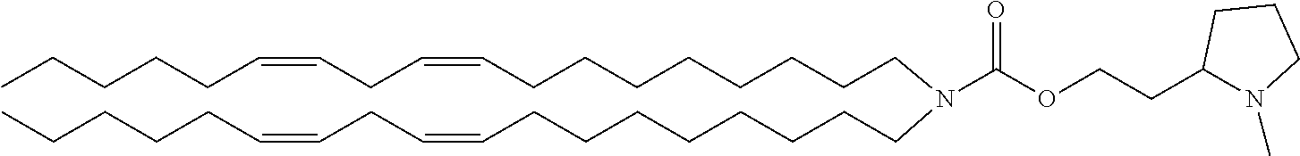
CCCCCC=CCC=CCCCCCCCCN(CCCCCCCCC=CCC=CCCCCC)C(OCCC1N(C)CCC1)=O
